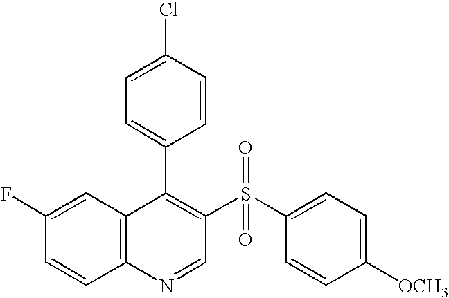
C12=C(C=C(F)C=C1)C(C1=CC=C(Cl)C=C1)=C(S(C1=CC=C([OCH3])C=C1)(=O)=O)C=N2
